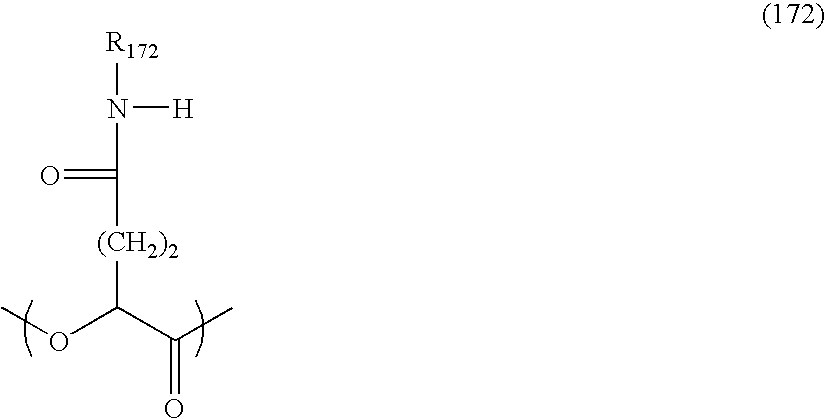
COC(C(C)=O)[(CH2)2]C(=O)N([H])[R172]
